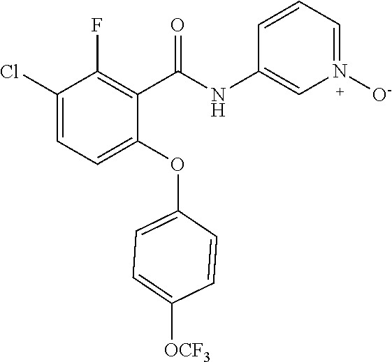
C1(C(NC2=CN([O-])=CC=C2)=O)=C(F)C(Cl)=CC=C1OC1=CC=C([OCF3])C=C1
